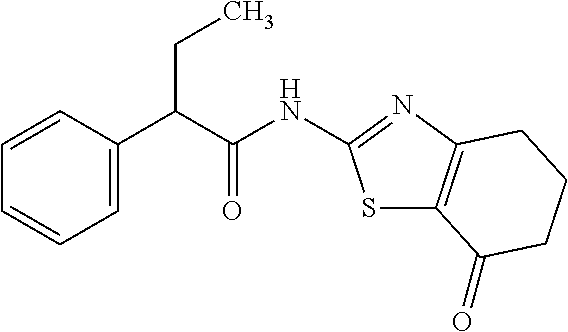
C1=CC(C(C(NC2=NC3=C(S2)C(=O)CCC3)=O)CC)=CC=C1
